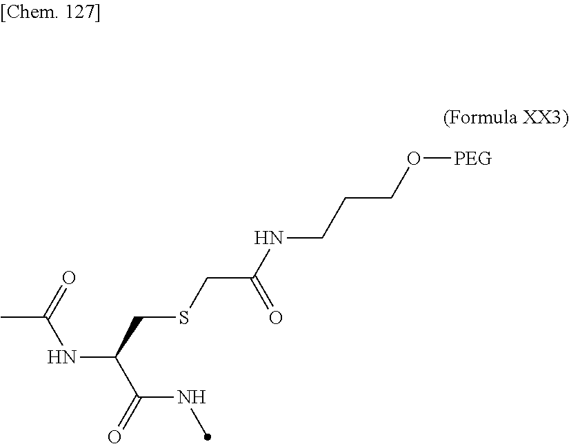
[PEG]OCCCNC(CSCC(NC(C)=O)C(=O)NC)=O
